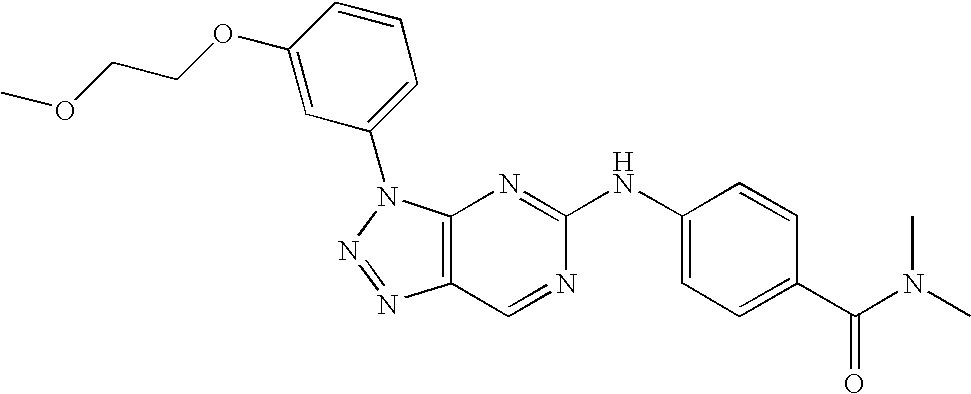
C12=C(N(C3=CC=CC(OCCOC)=C3)N=N1)N=C(NC1=CC=C(C(=O)N(C)C)C=C1)N=C2
